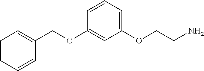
C1=CC=C(COC2=CC(OCCN)=CC=C2)C=C1
